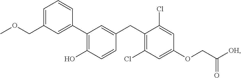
C1=C(COC)C=C(C2=C(O)C=CC(CC3=C(Cl)C=C(OCC([OH])=O)C=C3Cl)=C2)C=C1
